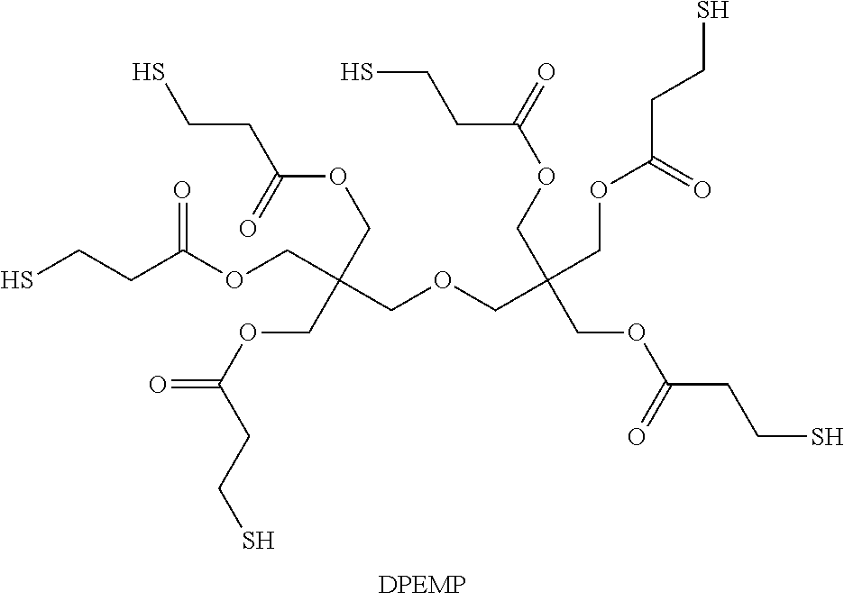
SCCC(OCC(COC(CCS)=O)(COC(CCS)=O)COCC(COC(=O)CCS)(COC(CCS)=O)COC(CCS)=O)=O
